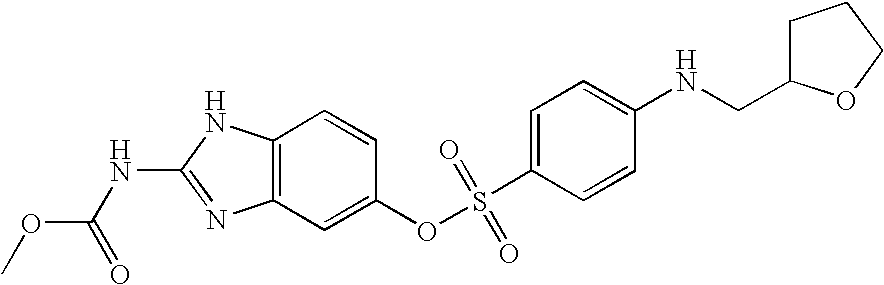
C12=C(C=C(OS(C3=CC=C(NCC4CCCO4)C=C3)(=O)=O)C=C1)N=C(NC(OC)=O)N2
